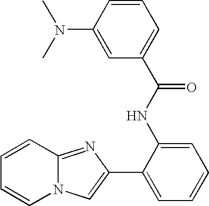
C1=CC2=NC(C3=CC=CC=C3NC(C3=CC=CC(N(C)C)=C3)=O)=CN2C=C1
